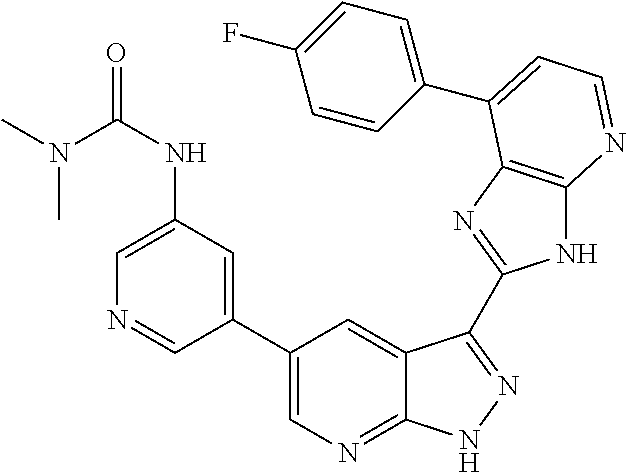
C1(C2=CN=C3C(=C2)C(C2=NC4=C(N2)N=CC=C4C2=CC=C(F)C=C2)=NN3)=CC(NC(=O)N(C)C)=CN=C1
